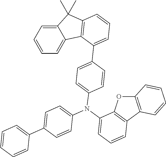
C12=CC=CC=C1C1=C(C2(C)C)C=CC=C1C1=CC=C(N(C2=CC=C(C3=CC=CC=C3)C=C2)C2=CC=CC3=C2OC2=C3C=CC=C2)C=C1
